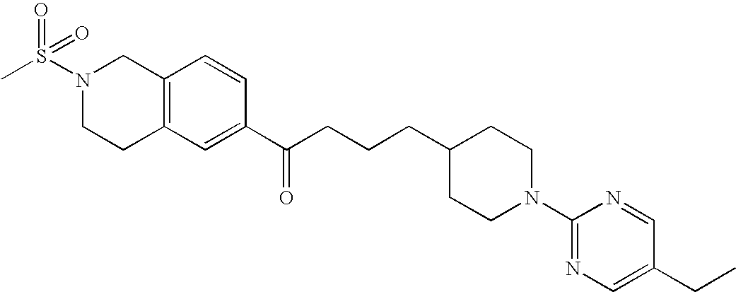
C1(C(CCCC2CCN(C3=NC=C(CC)C=N3)CC2)=O)=CC2=C(C=C1)CN(S(C)(=O)=O)CC2
